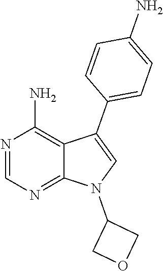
N1=CN=C2C(=C1N)C(C1=CC=C(N)C=C1)=CN2C1COC1
